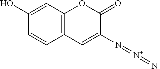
C1(N=[N+]=[N-])=CC2=C(OC1=O)C=C(O)C=C2
